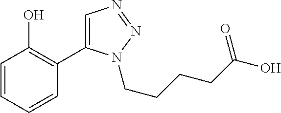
C1=CC=CC(C2=CN=NN2CCCCC(O)=O)=C1O
